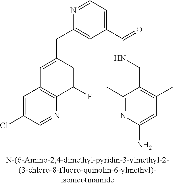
N1=CC=C(C(=O)NCC2=C(C)C=C(N)N=C2C)C=C1CC1=CC2=C(C(F)=C1)N=CC(Cl)=C2
